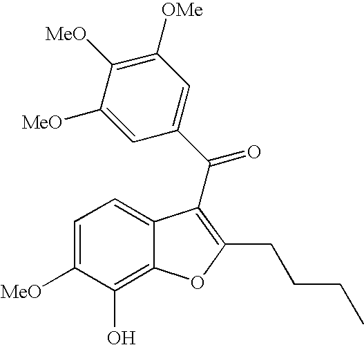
C1=C([MeO])C(O)=C2C(=C1)C(C(C1=CC([OMe])=C([MeO])C([MeO])=C1)=O)=C(CCCC)O2
